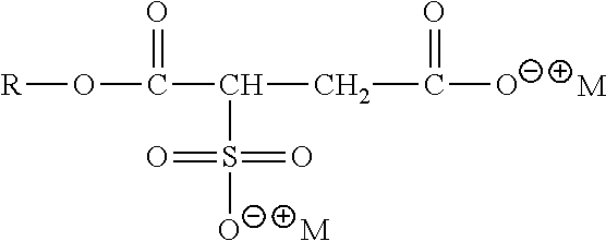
[M].C([O-])(=O)CC(C(O[R])=O)S(=O)(=O)[O-].[M]
